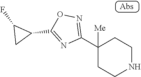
C1(C2=NOC(C3C(F)C3)=N2)([Me])CCNCC1
